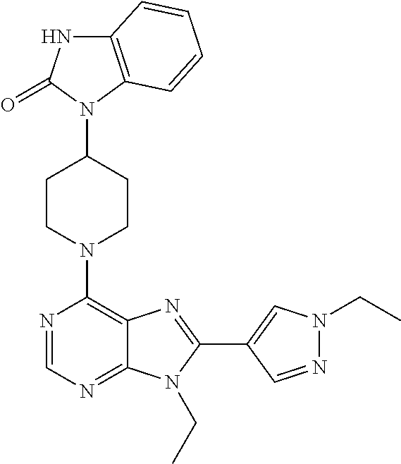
C12=C(C=CC=C1)N(C1CCN(C3=C4C(=NC=N3)N(CC)C(C3=CN(CC)N=C3)=N4)CC1)C(=O)N2
